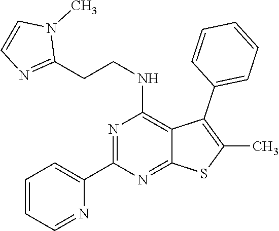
C1(C2=CC=CC=N2)=NC(NCCC2=NC=CN2C)=C2C(=N1)SC(C)=C2C1=CC=CC=C1
